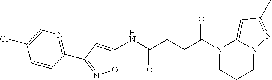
O1C(NC(CCC(N2CCCN3C2=CC(C)=N3)=O)=O)=CC(C2=NC=C(Cl)C=C2)=N1
